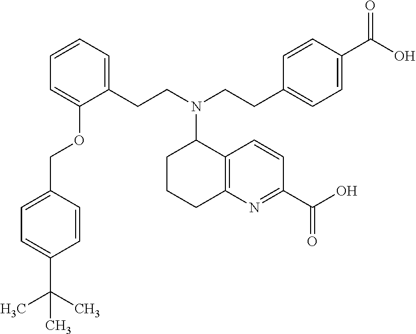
C1(C(C)(C)C)=CC=C(COC2=CC=CC=C2CCN(CCC2=CC=C(C(O)=O)C=C2)C2CCCC3=C2C=CC(C(O)=O)=N3)C=C1
